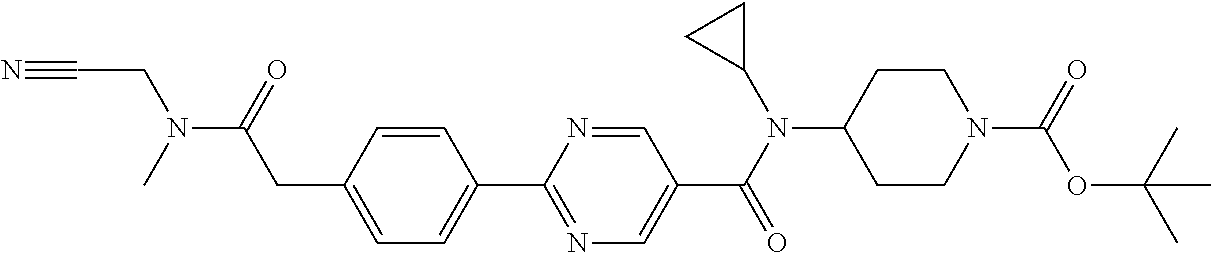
C1(CC(N(C)CC#N)=O)=CC=C(C2=NC=C(C(N(C3CC3)C3CCN(C(=O)OC(C)(C)C)CC3)=O)C=N2)C=C1
